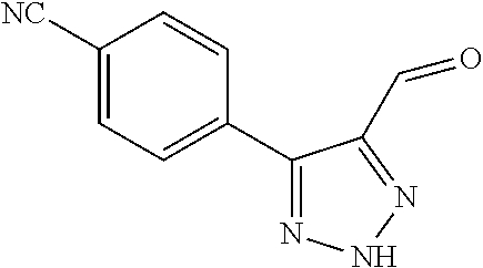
C1([NC])=CC=C(C2=NNN=C2C=O)C=C1
